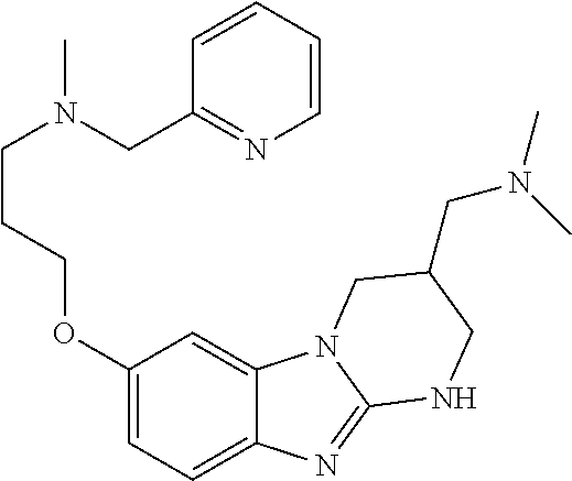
C12=CC(OCCCN(C)CC3=NC=CC=C3)=CC=C1N=C1N2CC(CN(C)C)CN1
